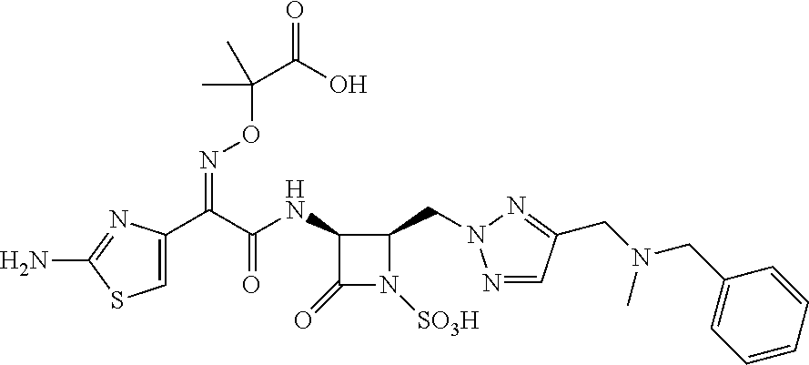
C1=C(C(C(NC2C(=O)N([SO3H])C2CN2N=CC(CN(C)CC3=CC=CC=C3)=N2)=O)=NOC(C(O)=O)(C)C)N=C(N)S1
